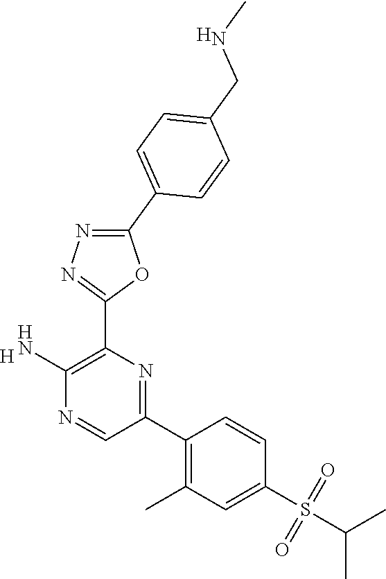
[H].C1(N)=C(C2=NN=C(C3=CC=C(CNC)C=C3)O2)N=C(C2=C(C)C=C(S(C(C)C)(=O)=O)C=C2)C=N1.[H]
